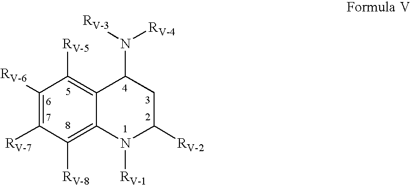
C1([RV-6])=C([RV-7])C([RV-8])=C2C(=C1[RV-5])C(N([RV-4])[RV-3])CC([RV-2])N2[RV-1]
